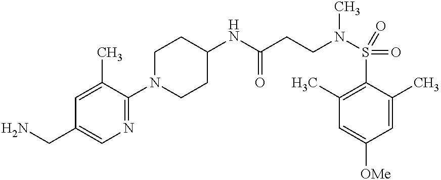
C1(NC(CCN(S(=O)(C2=C(C)C=C([OMe])C=C2C)=O)C)=O)CCN(C2=NC=C(CN)C=C2C)CC1
